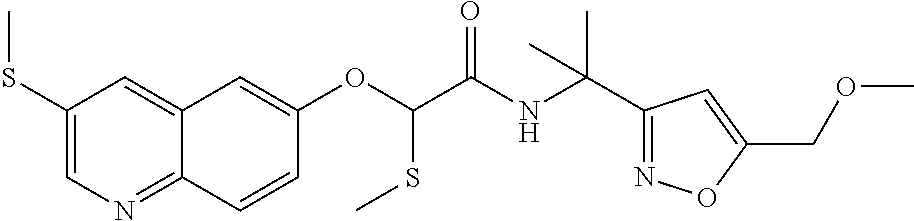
C1(SC)=CN=C2C(=C1)C=C(OC(SC)C(NC(C1=NOC(COC)=C1)(C)C)=O)C=C2
